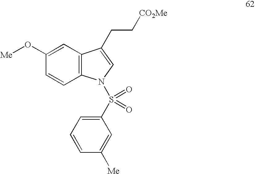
C1=C(O[Me])C=CC2=C1C(CC[CO2Me])=CN2S(=O)(=O)C1=CC=CC([Me])=C1
